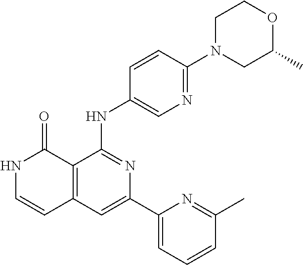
N1C=CC2=C(C1=O)C(NC1=CN=C(N3CC(C)OCC3)C=C1)=NC(C1=CC=CC(C)=N1)=C2
